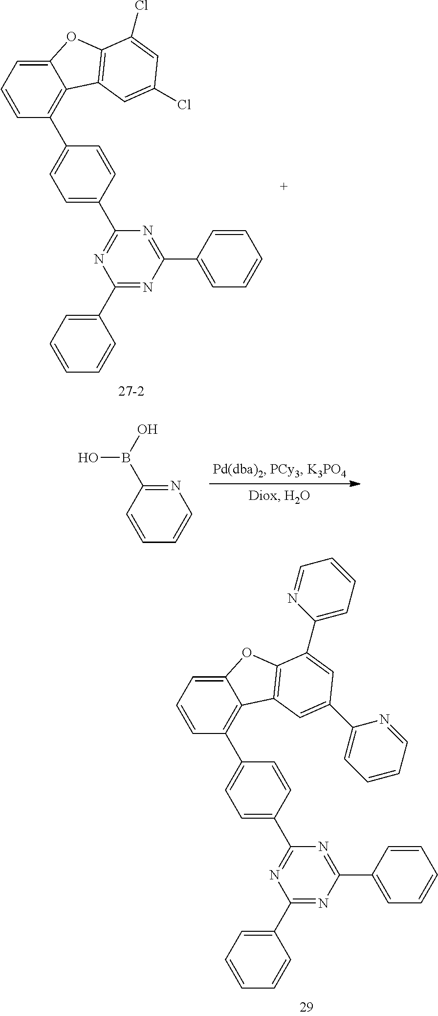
C12=CC=CC(C3=CC=C(C4=NC(C5=CC=CC=C5)=NC(C5=CC=CC=C5)=N4)C=C3)=C1C1=C(O2)C(Cl)=CC(Cl)=C1.C1=CC=C(C2=CC3=C(OC4=CC=CC(C5=CC=C(C6=NC(C7=CC=CC=C7)=NC(C7=CC=CC=C7)=N6)C=C5)=C43)C(C3=CC=CC=N3)=C2)N=C1.C1=CN=C(B(O)O)C=C1
